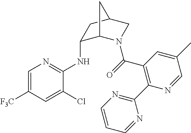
C1(NC2=NC=C([F3C])C=C2Cl)C2N(C(=O)C3=C(C4=NC=CC=N4)N=CC(C)=C3)CC(C1)C2
